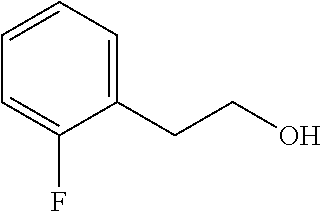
C1=CC=C(F)C(CCO)=C1
